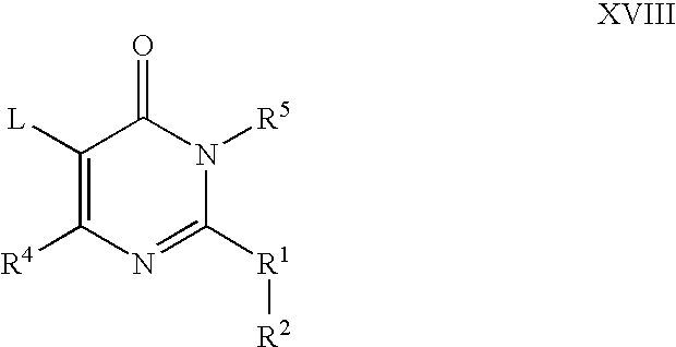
C1([L])=C([R4])N=C([R1][R2])N([R5])C1=O
